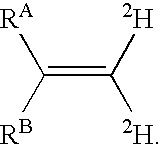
C(=C([D])[2H])([RB])[RA]
